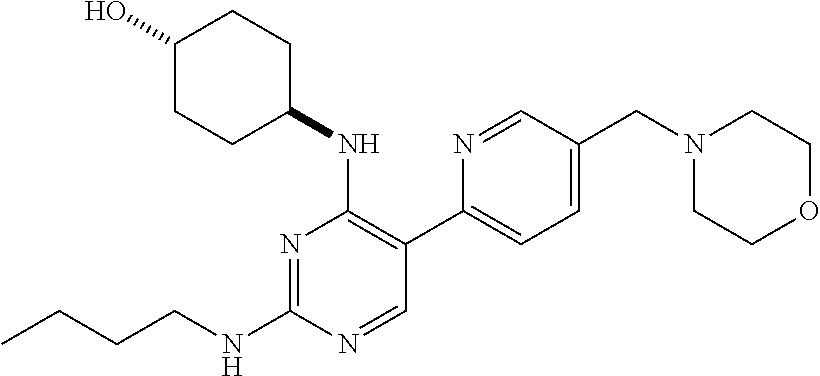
CCCCNC1=NC(NC2CCC(O)CC2)=C(C2=CC=C(CN3CCOCC3)C=N2)C=N1
